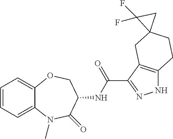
C12=CC=CC=C1N(C)C(=O)C(NC(C1=NNC3=C1CC1(CC3)CC1(F)F)=O)CO2
